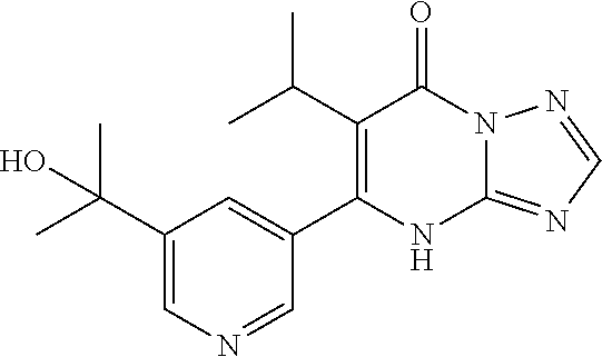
C1(C(C)C)=C(C2=CC(C(C)(C)O)=CN=C2)NC2=NC=NN2C1=O
